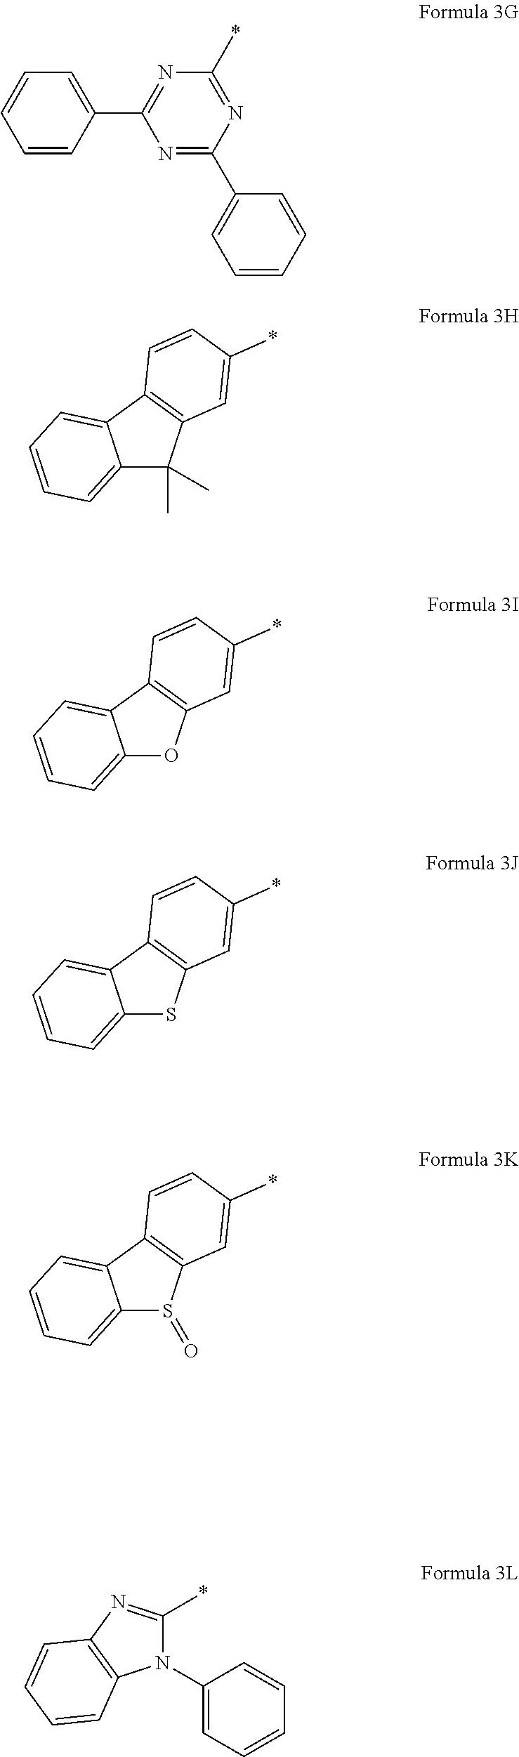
N1=C(C2=CC=CC=C2)N=C(*)N=C1C1=CC=CC=C1.C12=CC=CC=C1C1=C(C2(C)C)C=C(*)C=C1.C12=CC=CC=C1C1=C(O2)C=C(*)C=C1.C12=CC=CC=C1C1=C(S2)C=C(*)C=C1.C12=CC=CC=C1C1=C(S2=O)C=C(*)C=C1.N1(C2=CC=CC=C2)C(*)=NC2=C1C=CC=C2
